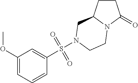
C1CC2N(C1=O)CCN(S(C1=CC(OC)=CC=C1)(=O)=O)C2
